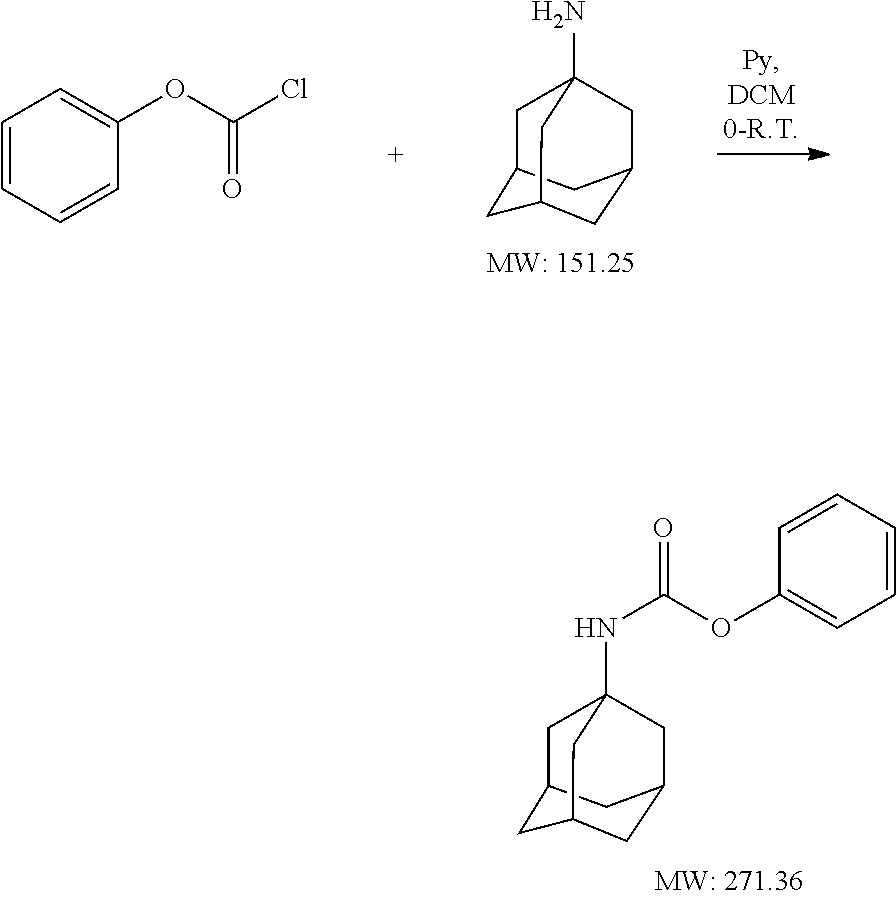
C1C2CC3CC(CC1(NC(OC1=CC=CC=C1)=O)C3)C2.C1C2CC3CC(CC1(N)C3)C2.C1=CC=CC(OC(Cl)=O)=C1
